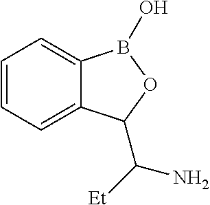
C1=CC=C2C(=C1)B(O)OC2C([Et])N
